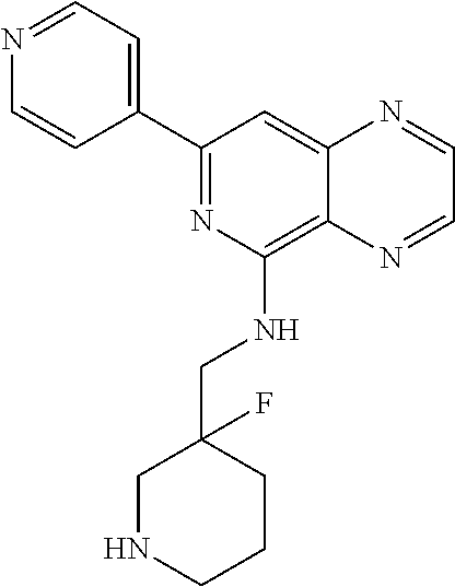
C1(C2=NC(NCC3(F)CNCCC3)=C3C(=C2)N=CC=N3)=CC=NC=C1
